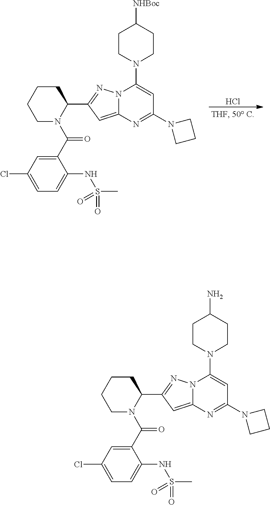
C1CCCN(C(C2=CC(Cl)=CC=C2NS(=O)(=O)C)=O)C1C1=NN2C(=C1)N=C(N1CCC1)C=C2N1CCC(N)CC1.C1CCCN(C(C2=CC(Cl)=CC=C2NS(=O)(=O)C)=O)C1C1=NN2C(=C1)N=C(N1CCC1)C=C2N1CCC([NHBoc])CC1.Cl
